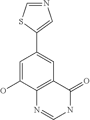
C1(C2=CC3=C(C(O)=C2)N=CNC3=O)=CN=CS1
